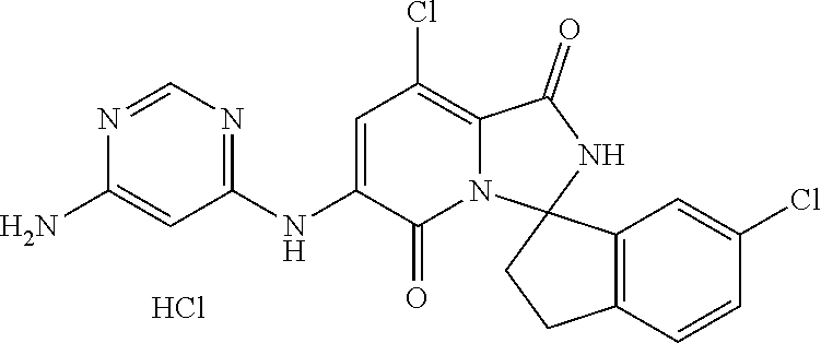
C1(NC2=CC(Cl)=C3N(C2=O)C2(NC3=O)CCC3=C2C=C(Cl)C=C3)=NC=NC(N)=C1.Cl
